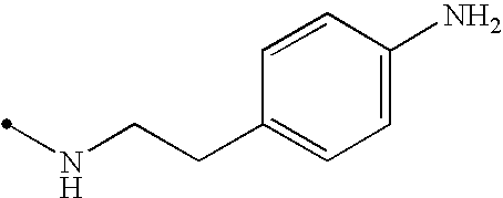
N(CCC1=CC=C(N)C=C1)C
